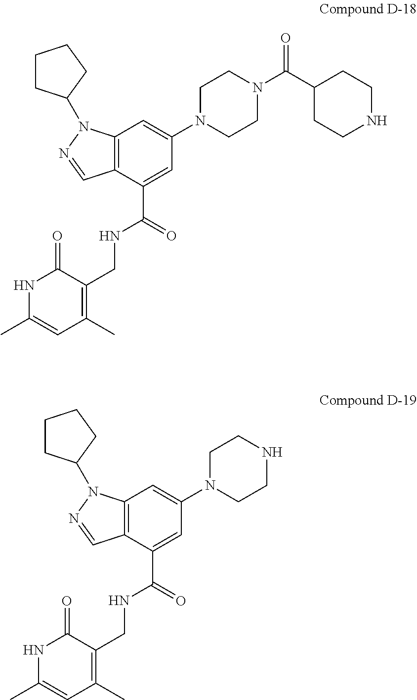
O=C1C(CNC(C2=CC(N3CCN(C(C4CCNCC4)=O)CC3)=CC3=C2C=NN3C2CCCC2)=O)=C(C)C=C(C)N1.O=C1C(CNC(C2=CC(N3CCNCC3)=CC3=C2C=NN3C2CCCC2)=O)=C(C)C=C(C)N1
